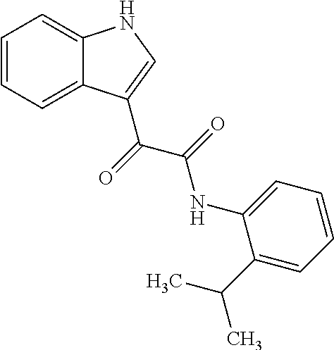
C1=CC=C2C(=C1)NC=C2C(C(NC1=CC=CC=C1C(C)C)=O)=O
